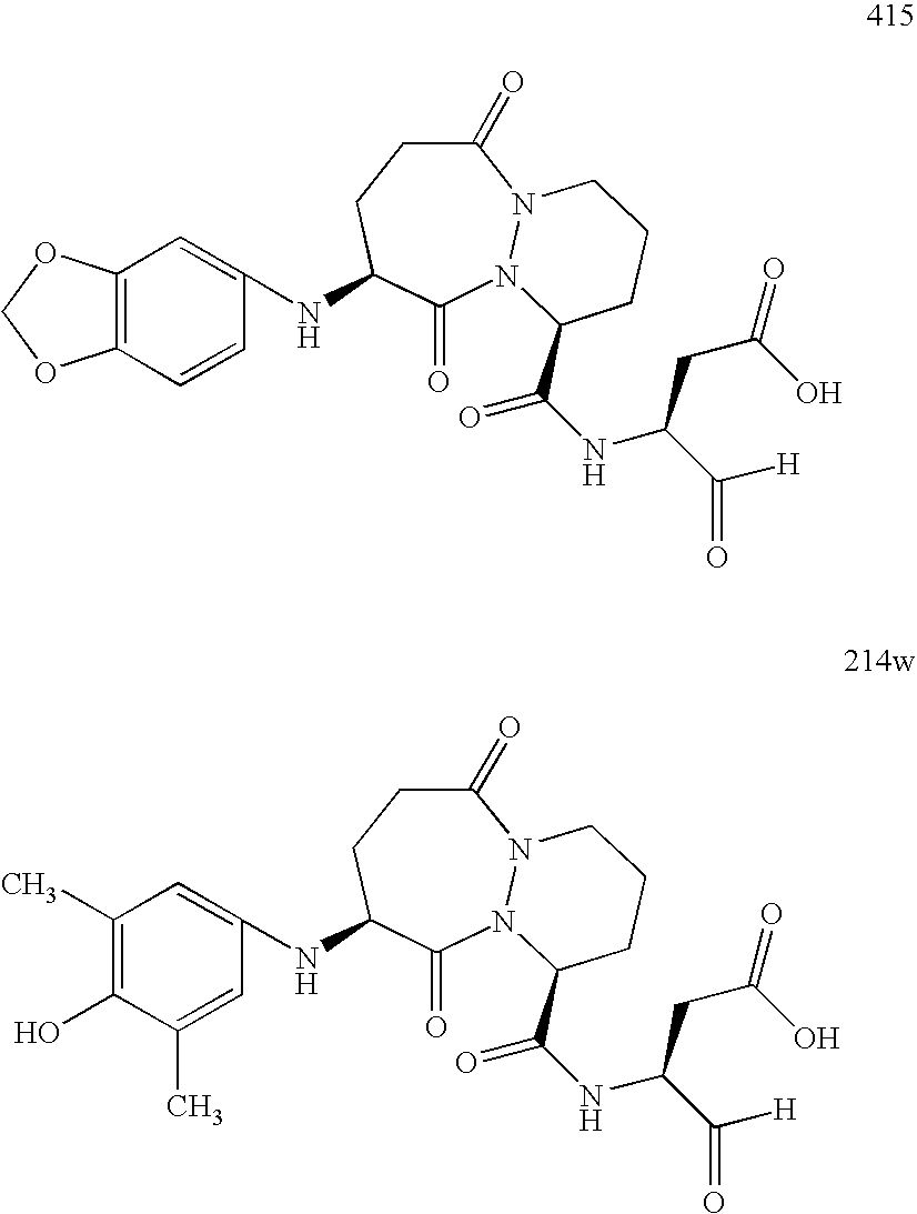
C1(=O)CCC(NC2=CC3=C(C=C2)OCO3)C(=O)N2N1CCCC2C(=O)NC(CC(O)=O)C([H])=O.C1(=O)CCC(NC2=CC(C)=C(O)C(C)=C2)C(=O)N2N1CCCC2C(=O)NC(CC(O)=O)C([H])=O
